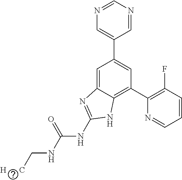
C1=NC=NC=C1C1=CC(C2=C(F)C=CC=N2)=C2C(=C1)N=C(NC(NC[H      C])=O)N2
